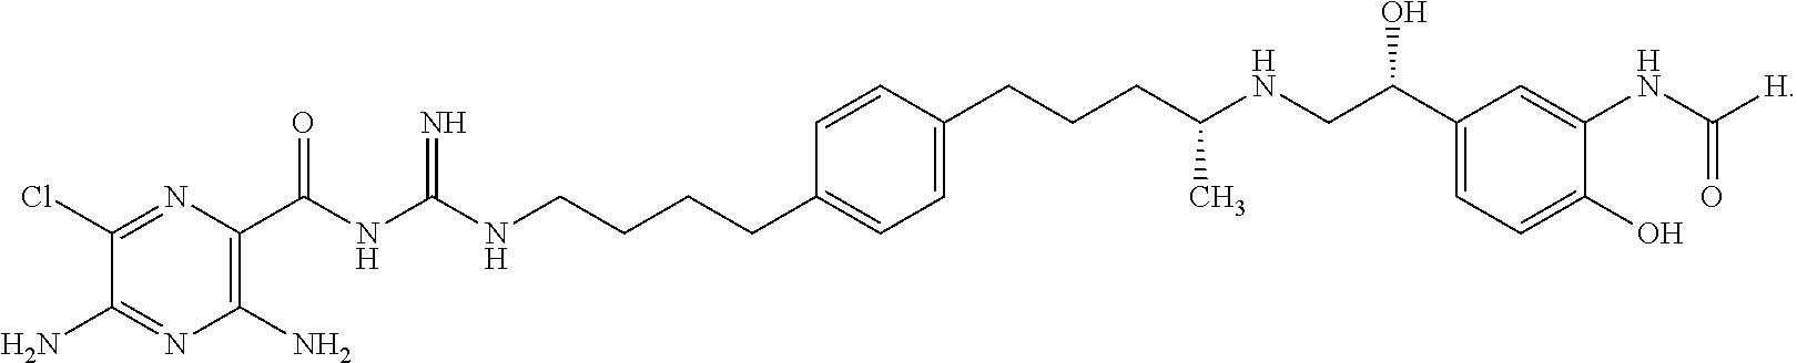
C1(Cl)=NC(C(NC(NCCCCC2=CC=C(CCCC(NCC(C3=CC=C(O)C(NC([H])=O)=C3)O)C)C=C2)=N)=O)=C(N)N=C1N
